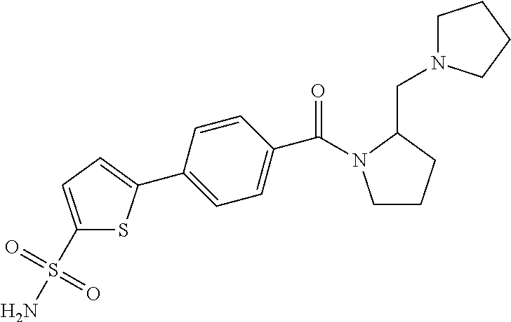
C1CCC(CN2CCCC2)N1C(=O)C1=CC=C(C2=CC=C(S(=O)(=O)N)S2)C=C1
